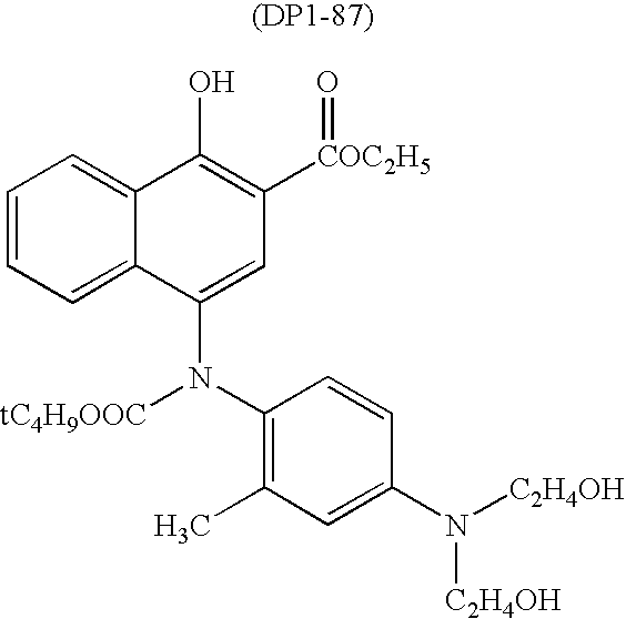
C1=CC=C2C(=C1)C(O)=C([COC2H5]=O)C=C2N(C1=C(C)C=C(N([C2H4OH])[C2H4OH])C=C1)[tC4H9OOC]
